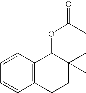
C1=CC2=C(C=C1)CCC(C)(C)C2OC(=O)C
